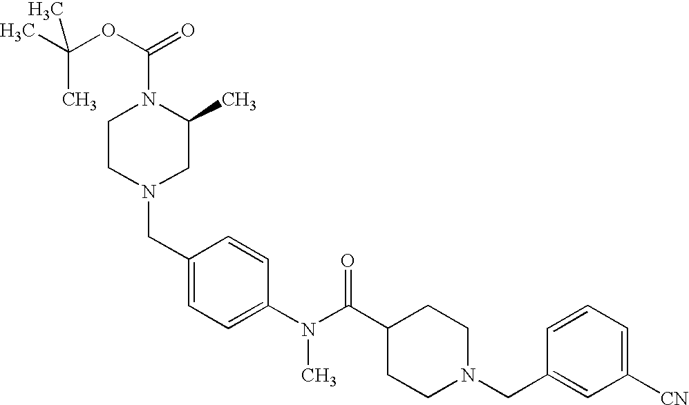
CC(OC(=O)N1CCN(CC2=CC=C(N(C(C3CCN(CC4=CC([CN])=CC=C4)CC3)=O)C)C=C2)CC1C)(C)C
